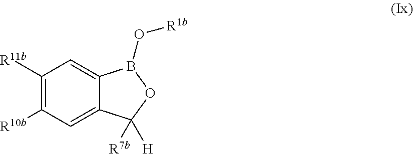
C1([R11b])=C([R10b])C=C2C(=C1)B(O[R1b])OC2([R7b])[H]
